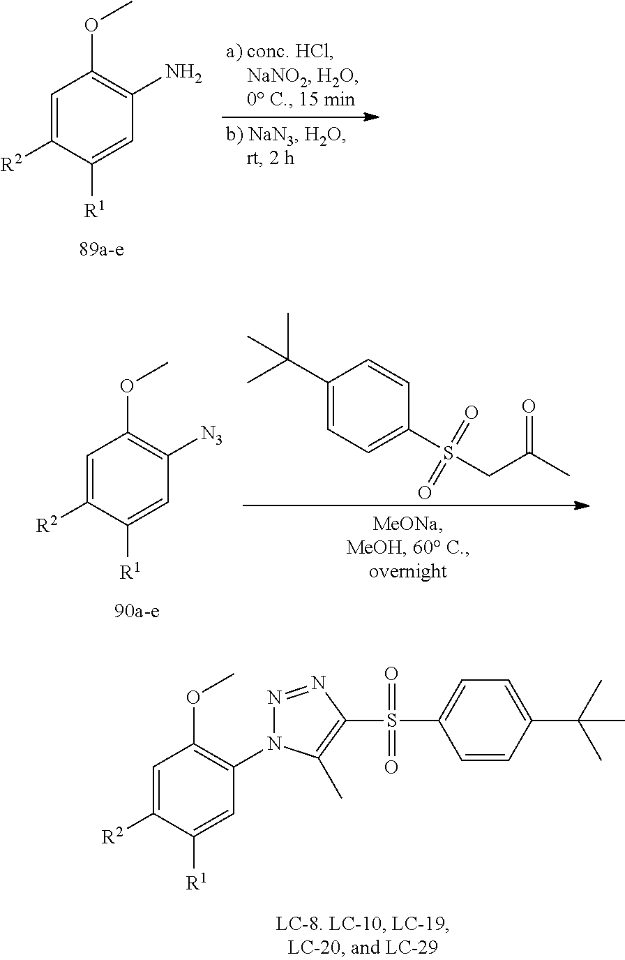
C1=C([R2])C([R1])=CC(N)=C1OC.C1=C([R2])C([R1])=CC([N3])=C1OC.C1(C(C)(C)C)=CC=C(S(CC(C)=O)(=O)=O)C=C1.C1=C([R2])C([R1])=CC(N2N=NC(S(=O)(=O)C3=CC=C(C(C)(C)C)C=C3)=C2C)=C1OC
